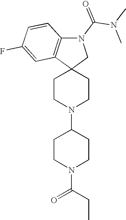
C1CN(C2CCN(C(=O)CC)CC2)CCC12CN(C(N(C)C)=O)C1=C2C=C(F)C=C1
